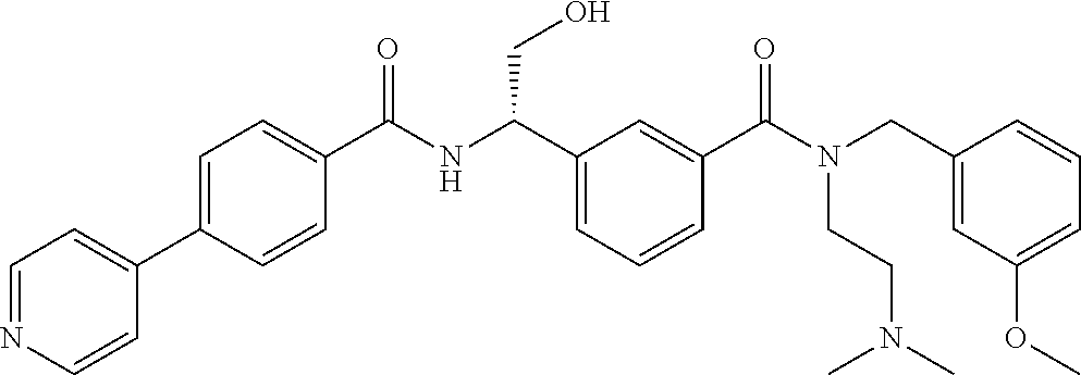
C1(C2=CC=C(C(NC(C3=CC=CC(C(N(CC4=CC(OC)=CC=C4)CCN(C)C)=O)=C3)CO)=O)C=C2)=CC=NC=C1
